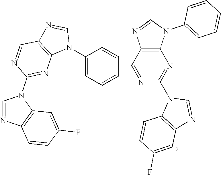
C1=NC2=C(N1C1=NC3=C(C=N1)N=CN3C1=CC=CC=C1)C=C(F)C=C2.C12=C(C=NC(N3C4=C(N=C3)C=C(F)C=C4)=N1)N=CN2C1=CC=CC=C1
